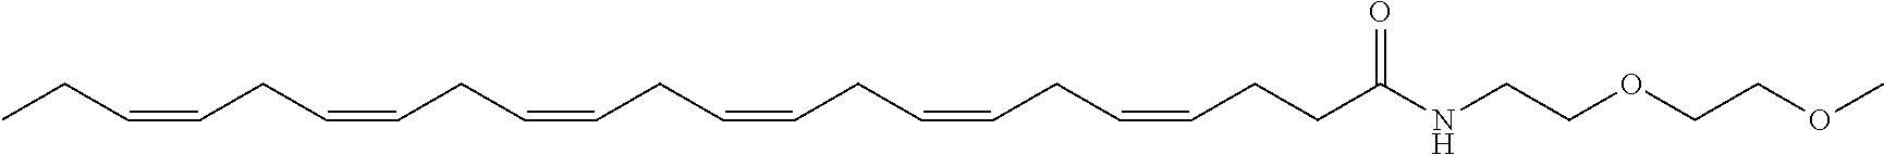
CCC=CCC=CCC=CCC=CCC=CCC=CCCC(NCCOCCOC)=O
